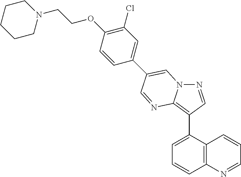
C1=C(C2=C3N(N=C2)C=C(C2=CC(Cl)=C(OCCN4CCCCC4)C=C2)C=N3)C2=C(C=C1)N=CC=C2
